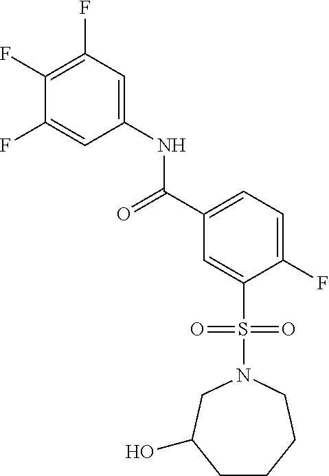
C1(F)=C(F)C=C(NC(=O)C2=CC=C(F)C(S(=O)(=O)N3CC(O)CCCC3)=C2)C=C1F
